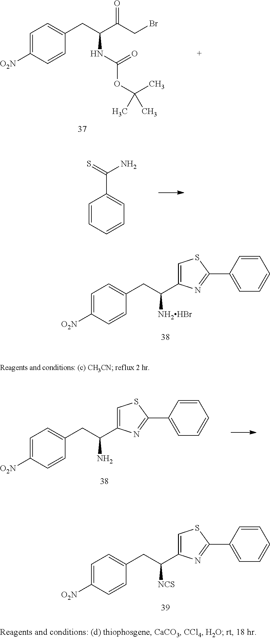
C1=C([O2N])C=CC(CC(C2=CSC(C3=CC=CC=C3)=N2)[NH2HBr])=C1.C1=C([O2N])C=CC(CC(C(CBr)=O)NC(=O)OC(C)(C)C)=C1.C1=CC=CC=C1C(=S)N.C1=C([O2N])C=CC(CC(C2=CSC(C3=CC=CC=C3)=N2)[NCS])=C1.C1=C([O2N])C=CC(CC(C2=CSC(C3=CC=CC=C3)=N2)N)=C1
